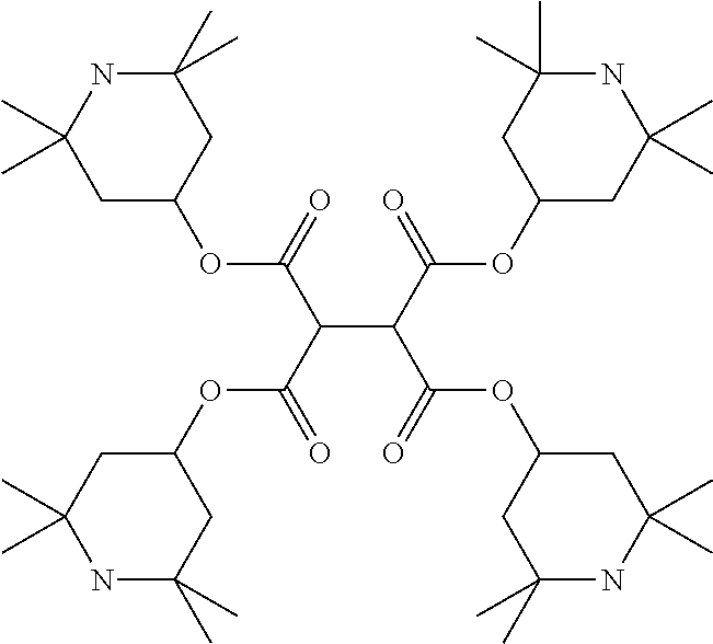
C1(C)(C)NC(C)(C)CC(OC(C(C(C(OC2CC(C)(C)NC(C)(C)C2)=O)C(OC2CC(C)(C)NC(C)(C)C2)=O)C(OC2CC(C)(C)NC(C)(C)C2)=O)=O)C1
